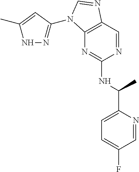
C12=C(C=NC(NC(C3=CC=C(F)C=N3)C)=N1)N=CN2C1=NNC(C)=C1
